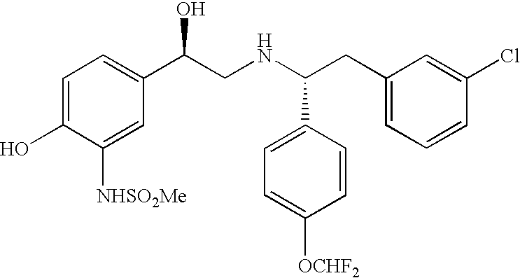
C1=C(O)C([NHSO2Me])=CC(C(CNC(CC2=CC=CC(Cl)=C2)C2=CC=C([OCHF2])C=C2)O)=C1
